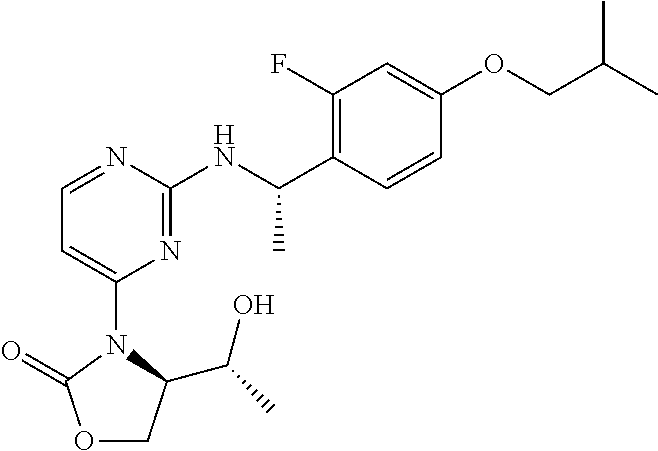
C1=C(OCC(C)C)C=CC(C(NC2=NC(N3C(C(C)O)COC3=O)=CC=N2)C)=C1F
